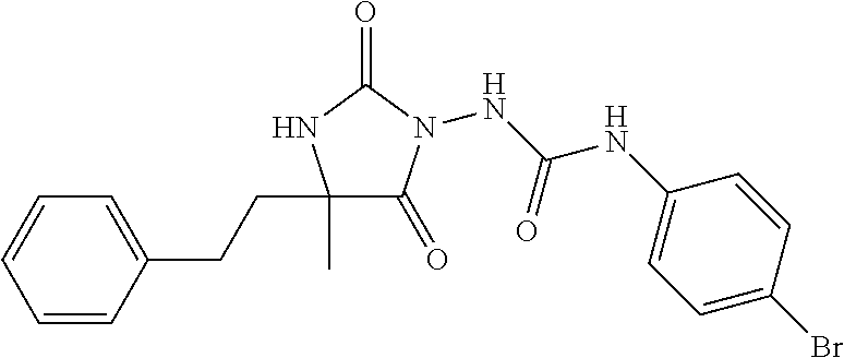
C1(C)(CCC2=CC=CC=C2)C(=O)N(NC(NC2=CC=C(Br)C=C2)=O)C(=O)N1
